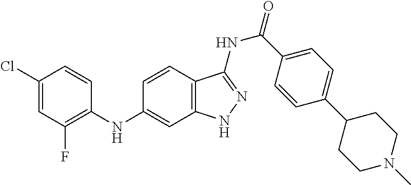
C1(Cl)=CC(F)=C(NC2=CC3=C(C=C2)C(NC(=O)C2=CC=C(C4CCN(C)CC4)C=C2)=NN3)C=C1
